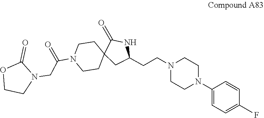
C1=CC(N2CCN(CCC3NC(=O)C4(C3)CCN(C(CN3CCOC3=O)=O)CC4)CC2)=CC=C1F
